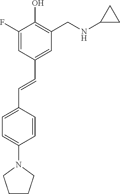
C1(F)=CC(C=CC2=CC=C(N3CCCC3)C=C2)=CC(CNC2CC2)=C1O
